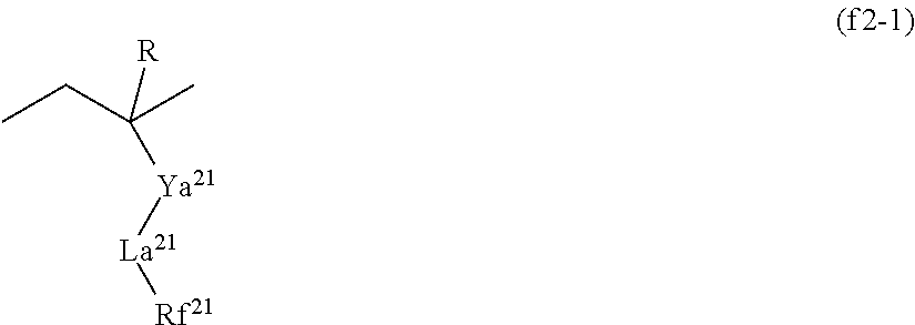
CCC(C)([R])[Ya21][La21][Rf21]
